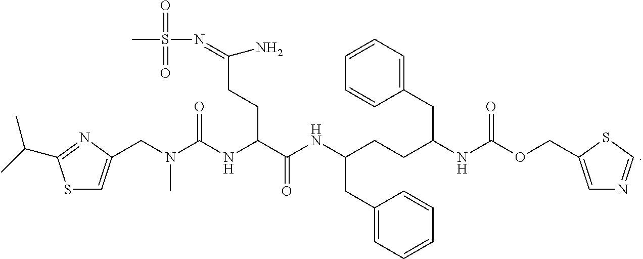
S1C=C(CN(C)C(=O)NC(CCC(N)=NS(=O)(=O)C)C(=O)NC(CC2=CC=CC=C2)CCC(CC2=CC=CC=C2)NC(=O)OCC2=CN=CS2)N=C1C(C)C
